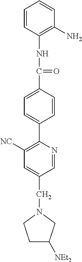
C1=CC(NC(C2=CC=C(C3=C([NC])C=C(CN4CCC([NEt2])C4)C=N3)C=C2)=O)=C(N)C=C1
